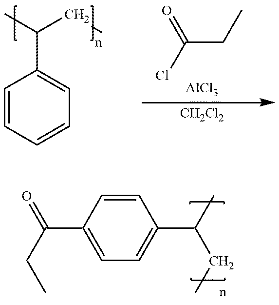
[AlCl3].[CH2Cl2].C1(C(CC)=O)=CC=C(C(C)CC)C=C1.CC(CC)C1=CC=CC=C1.C(CC)(Cl)=O
